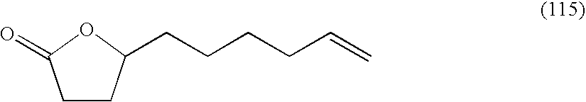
C1CC(CCCCC=C)OC1=O
